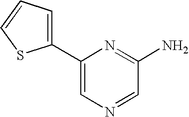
C1(C2=CC=CS2)=CN=CC(N)=N1
